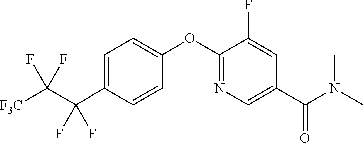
C1=C(C(C([F3C])(F)F)(F)F)C=CC(OC2=NC=C(C(N(C)C)=O)C=C2F)=C1
